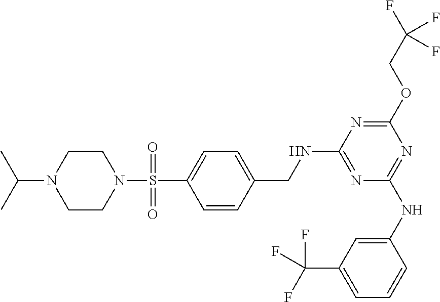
FC(F)(COC1=NC(NCC2=CC=C(S(N3CCN(C(C)C)CC3)(=O)=O)C=C2)=NC(NC2=CC(C(F)(F)F)=CC=C2)=N1)F
